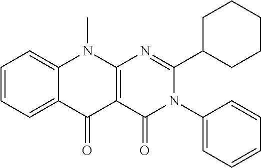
C1=CC=C2C(=C1)N(C)C1=C(C2=O)C(=O)N(C2=CC=CC=C2)C(C2CCCCC2)=N1
